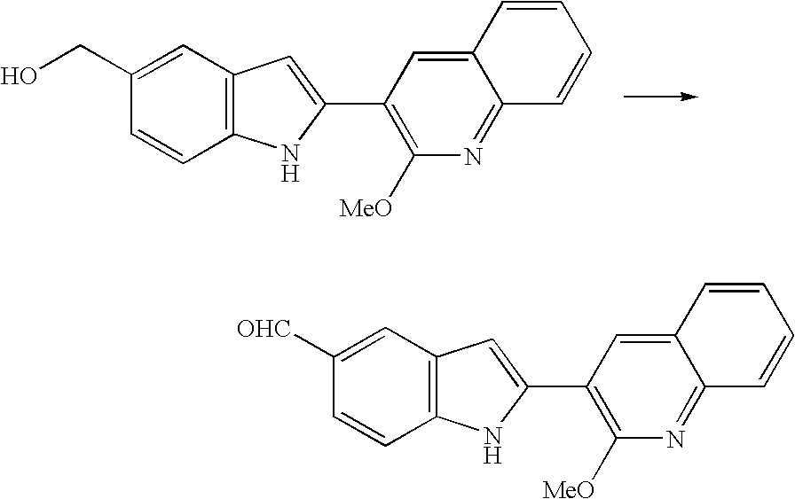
C1(CO)=CC2=C(C=C1)NC(C1=C([MeO])N=C3C(=C1)C=CC=C3)=C2.C1([OHC])=CC2=C(C=C1)NC(C1=C([MeO])N=C3C(=C1)C=CC=C3)=C2
